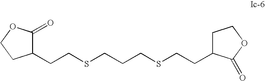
C1(CCSCCCSCCC2CCOC2=O)C(=O)OCC1
